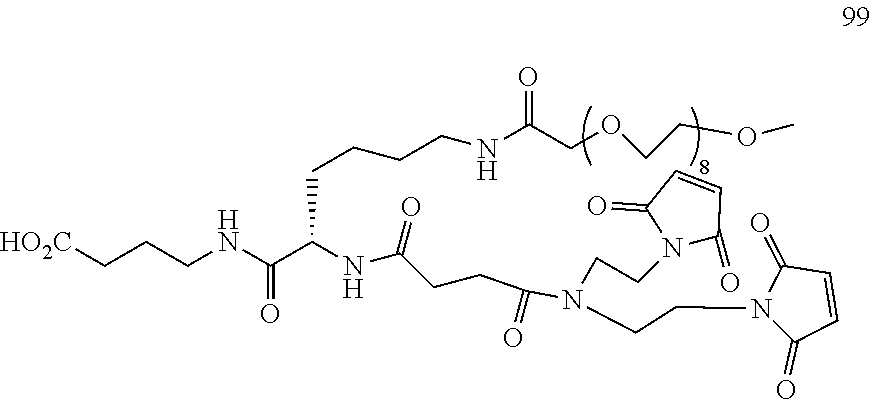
[HO2C]CCCNC(C(NC(=O)CCC(N(CCN1C(=O)C=CC1=O)CCN1C(=O)C=CC1=O)=O)CCCCNC(COCCOC)=O)=O
